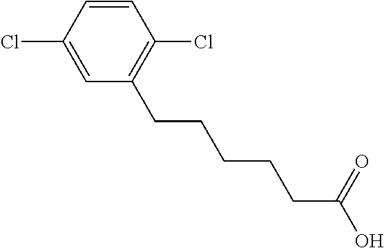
C1=CC(Cl)=CC(CCCCCC(O)=O)=C1Cl
